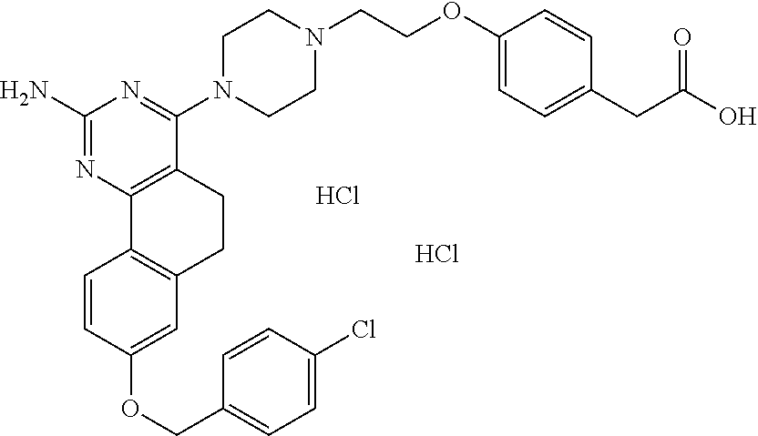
C1(N)=NC2=C(C(N3CCN(CCOC4=CC=C(CC(O)=O)C=C4)CC3)=N1)CCC1=C2C=CC(OCC2=CC=C(Cl)C=C2)=C1.Cl.Cl
